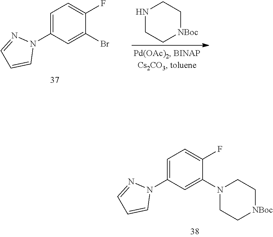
C1=C(N2N=CC=C2)C=C(Br)C(F)=C1.N1CC[NBoc]CC1.C1=C(N2N=CC=C2)C=C(N2CC[NBoc]CC2)C(F)=C1
